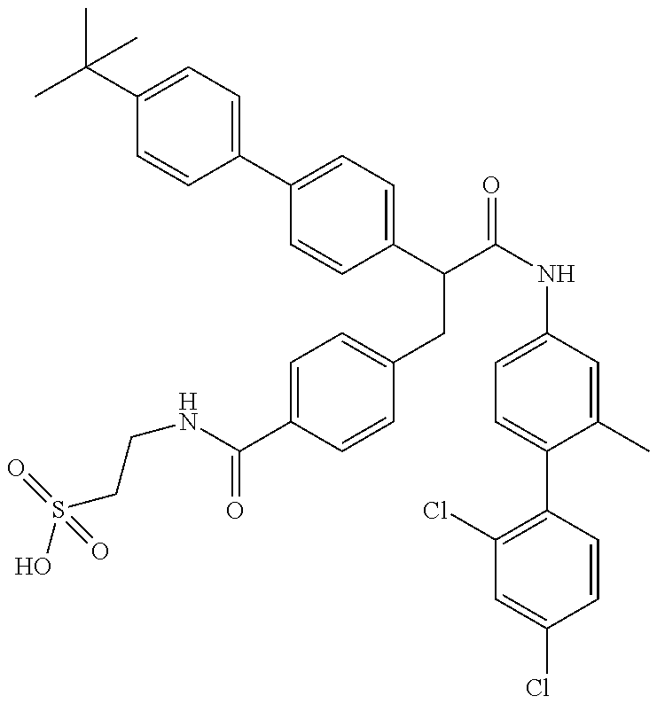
OS(CCNC(=O)C1=CC=C(CC(C2=CC=C(C3=CC=C(C(C)(C)C)C=C3)C=C2)C(=O)NC2=CC=C(C3=C(Cl)C=C(Cl)C=C3)C(C)=C2)C=C1)(=O)=O
